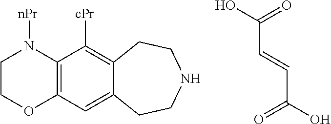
C(C=CC(=O)O)(=O)O.C12=C(C=C3C(=C1[cPr])CCNCC3)OCCN2[nPr]
